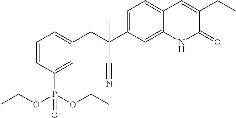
C1=CC(P(OCC)(OCC)=O)=CC(CC(C2=CC=C3C(=C2)NC(=O)C(CC)=C3)(C)C#N)=C1
